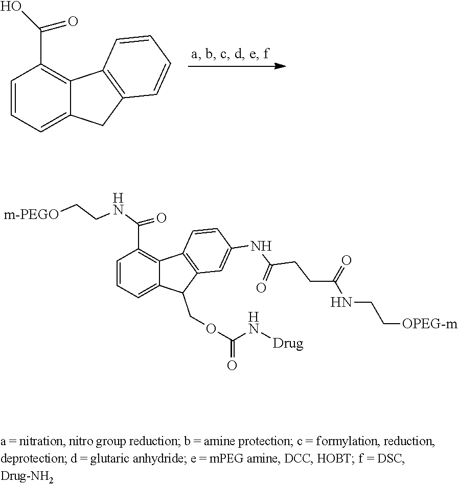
C1=CC=C2C(=C1C(=O)O)C1=C(C2)C=CC=C1.C1=CC=C2C(=C1C(=O)NCC[m-PEGO])C1=C(C2COC(=O)N[Drug])C=C(NC(CCC(NCC[OPEG-m])=O)=O)C=C1
